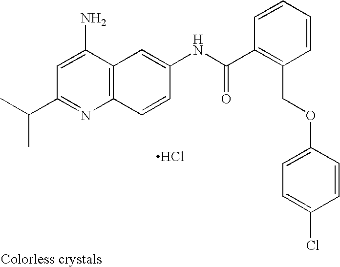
C(C1=NC2=C(C(N)=C1)C=C(NC(C1=C(COC3=CC=C(Cl)C=C3)C=CC=C1)=O)C=C2)(C)C.Cl
